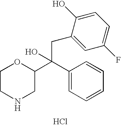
C1CNCC(C(C2=CC=CC=C2)(CC2=CC(F)=CC=C2O)O)O1.Cl
